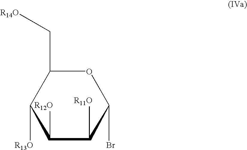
C1([R12O])C([R11O])C(Br)OC(C[R14O])C1[R13O]
